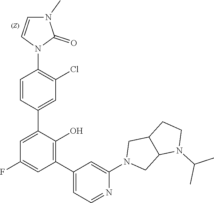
C1=CC(C2=CC(F)=CC(C3=CC=NC(N4CC5C(C4)CCN5C(C)C)=C3)=C2O)=CC(Cl)=C1N1C(=O)N(C)C=C1
